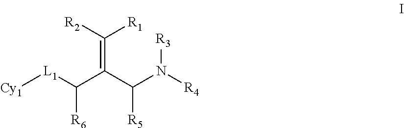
C(=C(C(N([R4])[R3])[R5])C([L1][Cy1])[R6])([R2])[R1]
